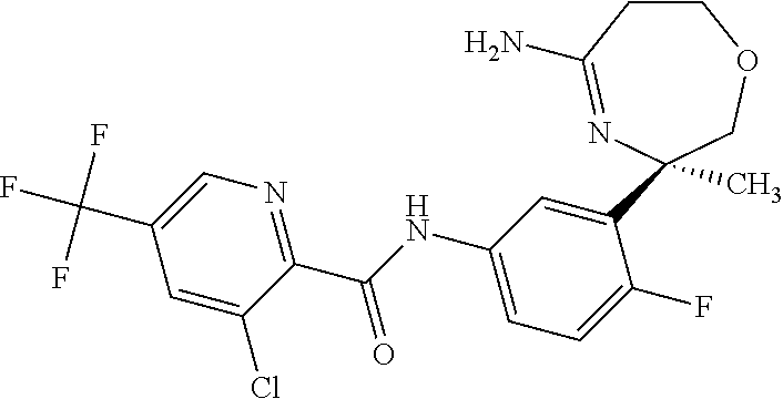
C1CC(N)=NC(C2=CC(NC(C3=NC=C(C(F)(F)F)C=C3Cl)=O)=CC=C2F)(C)CO1
